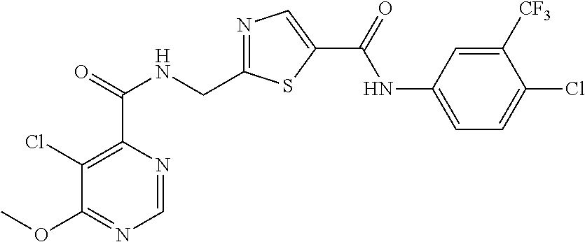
C1=NC(C(=O)NCC2=NC=C(C(=O)NC3=CC=C(Cl)C([CF3])=C3)S2)=C(Cl)C(OC)=N1
